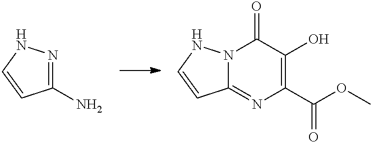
C1(N)=NNC=C1.C12=NC(C(OC)=O)=C(O)C(=O)N1NC=C2
